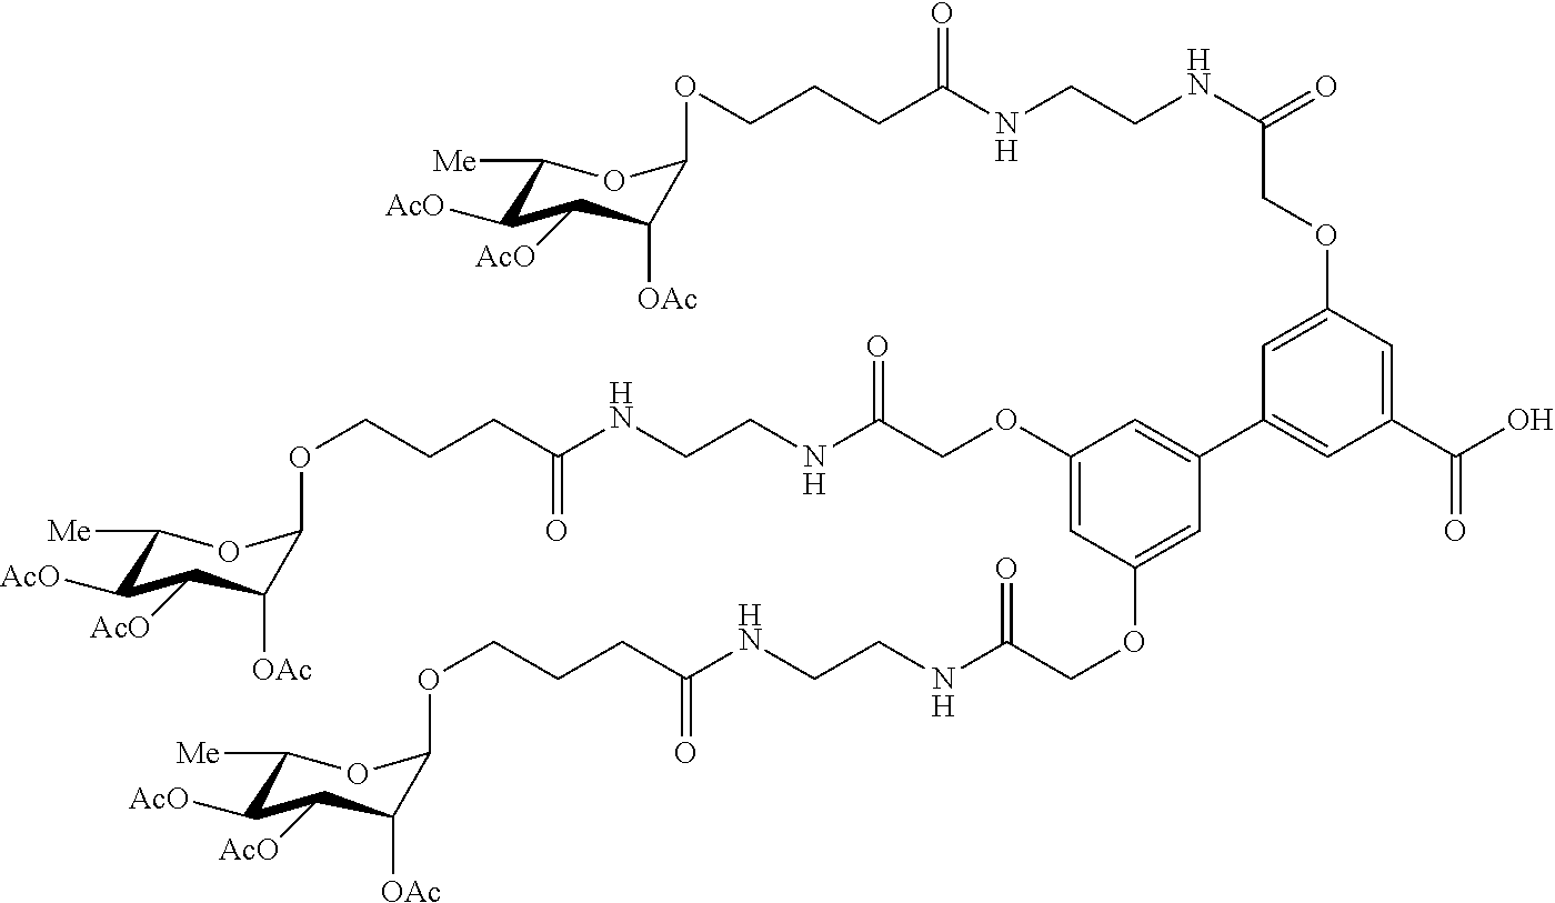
C1(OCC(NCCNC(CCCOC2C([OAc])C([AcO])C([AcO])C([Me])O2)=O)=O)=CC(OCC(NCCNC(CCCOC2C([OAc])C([AcO])C([AcO])C([Me])O2)=O)=O)=CC(C2=CC(C(O)=O)=CC(OCC(=O)NCCNC(CCCOC3C([OAc])C([AcO])C([AcO])C([Me])O3)=O)=C2)=C1
